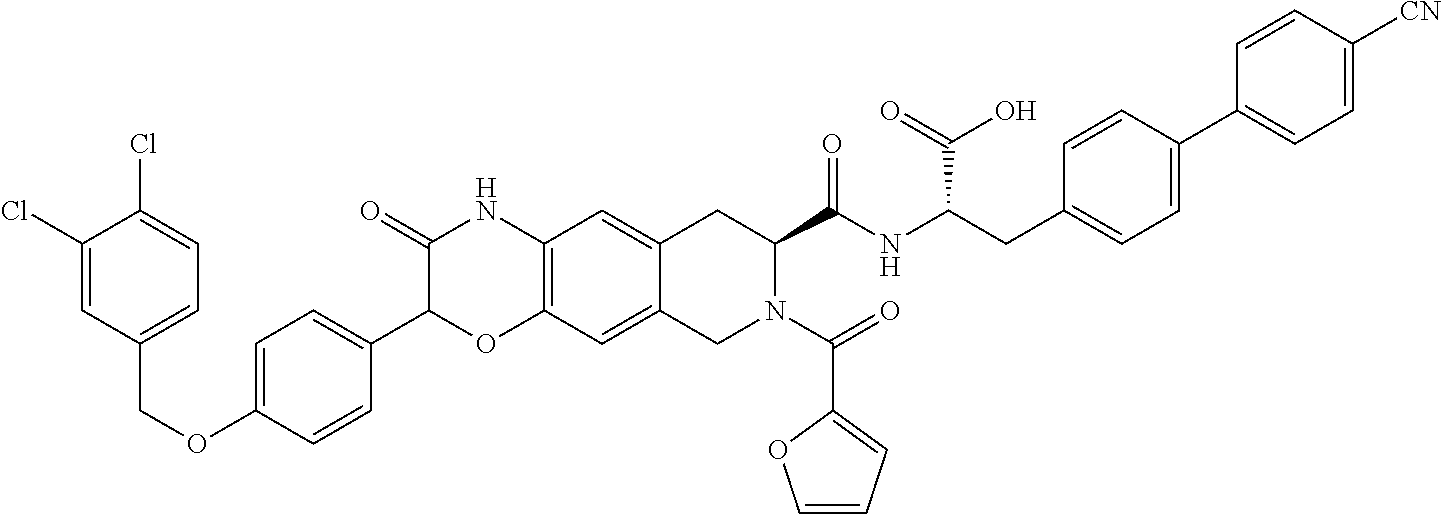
C1(Cl)=CC(COC2=CC=C(C3OC4=C(NC3=O)C=C3C(=C4)CN(C(=O)C4=CC=CO4)C(C(NC(CC4=CC=C(C5=CC=C([CN])C=C5)C=C4)C(=O)O)=O)C3)C=C2)=CC=C1Cl
